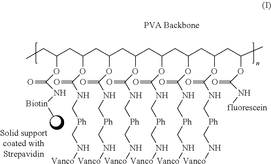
C(CC(CC(CC(CC(CC(CC(CC(C)OC(=O)N[fluorescein])OC(=O)NC[Ph]CN[Vanco])OC(=O)NC[Ph]CN[Vanco])OC(=O)NC[Ph]CN[Vanco])OC(=O)NC[Ph]CN[Vanco])OC(=O)NC[Ph]CN[Vanco])OC(=O)NC[Ph]CN[Vanco])(CC)OC(=O)N[Biotin]C
